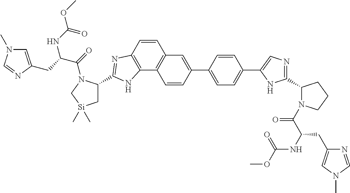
C1(C2=CC3=C(C4=C(C=C3)N=C(C3C[Si](C)(C)CN3C(=O)C(CC3=CN(C)C=N3)NC(OC)=O)N4)C=C2)=CC=C(C2=CN=C(C3N(C(C(NC(OC)=O)CC4=CN(C)C=N4)=O)CCC3)N2)C=C1
